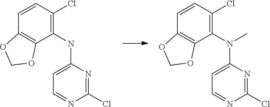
C1=CC2=C(C(NC3=CC=NC(Cl)=N3)=C1Cl)OCO2.C1=CC2=C(C(N(C3=CC=NC(Cl)=N3)C)=C1Cl)OCO2
